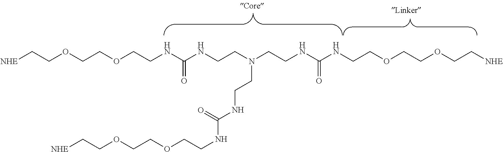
[NHE]CCOCCOCCNC(NCCN(CCNC(NCCOCCOCC[NHE])=O)CCNC(NCCOCCOCC[NHE])=O)=O
